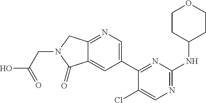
C12=NC=C(C3=NC(NC4CCOCC4)=NC=C3Cl)C=C1C(=O)N(CC(O)=O)C2
